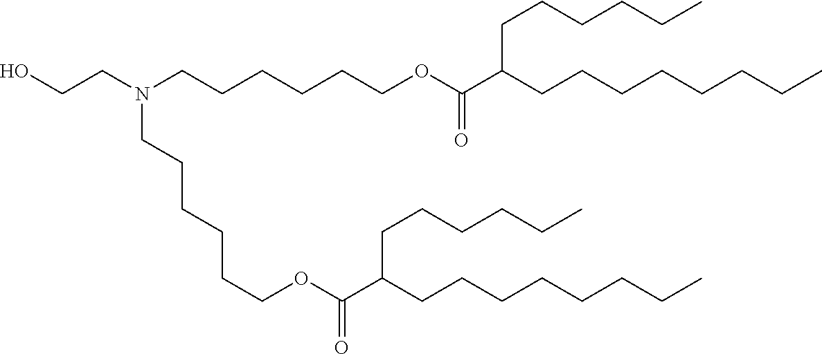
OCCN(CCCCCCOC(C(CCCCCCCC)CCCCCC)=O)CCCCCCOC(C(CCCCCCCC)CCCCCC)=O
